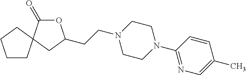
C1CC2(CC1)C(=O)OC(CCN1CCN(C3=NC=C(C)C=C3)CC1)C2
